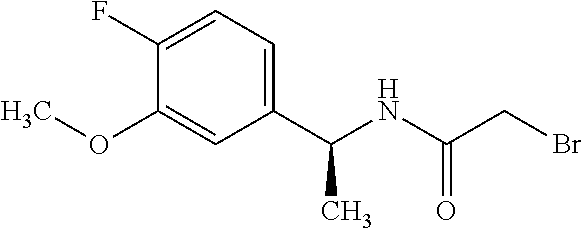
C1(C(NC(CBr)=O)C)=CC=C(F)C(OC)=C1
